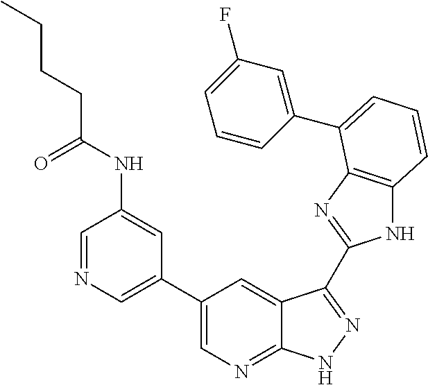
C1(C2=CN=CC(NC(CCCC)=O)=C2)=CN=C2C(=C1)C(C1=NC3=C(N1)C=CC=C3C1=CC(F)=CC=C1)=NN2
